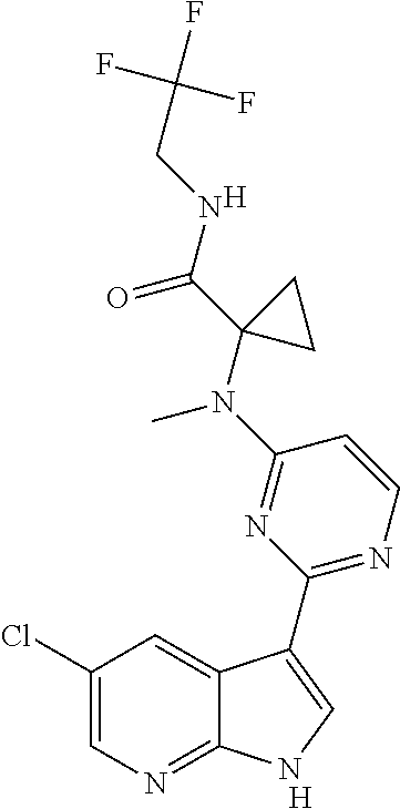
[H].C1=CN=C(C2=CNC3=NC=C(Cl)C=C32)N=C1N(C1(C(NCC(F)(F)F)=O)CC1)C.[H]
